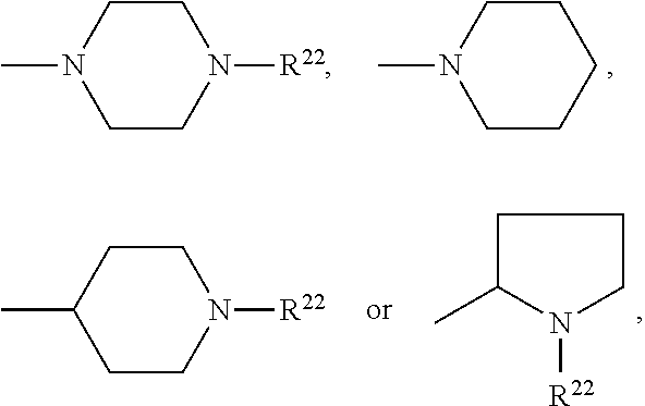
C1CN([R22])CCN1C.C1CCCCN1C.C1C(C)N([R22])CC1.C1CN([R22])CCC1C
